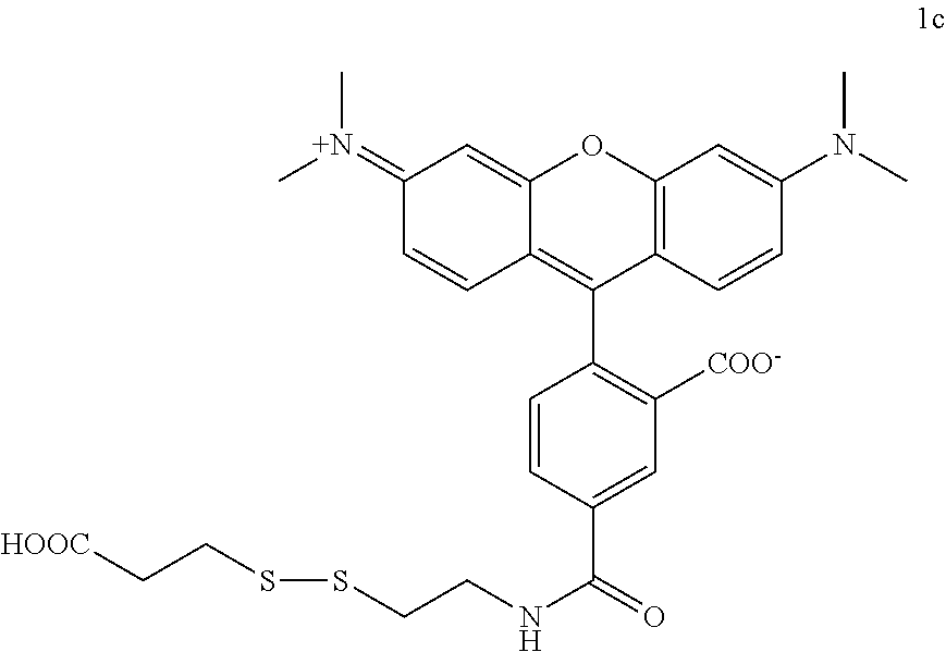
C12=C(C=CC(N(C)C)=C1)C(C1=C([COO-])C=C(C(=O)NCCSSCC[HOOC])C=C1)=C1C(=CC(=[N+](C)C)C=C1)O2
